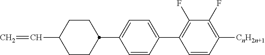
C1=C(C2CCC(C=C)CC2)C=CC(C2=C(F)C(F)=C([CnH2n+1])C=C2)=C1
